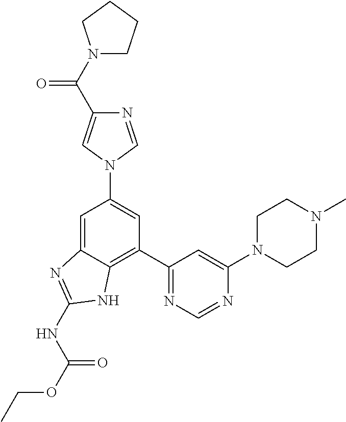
C1=C2C(=C(C3=NC=NC(N4CCN(C)CC4)=C3)C=C1N1C=C(C(N3CCCC3)=O)N=C1)NC(NC(OCC)=O)=N2
